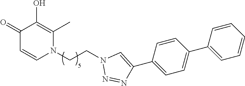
C1=CN(CCN2N=NC(C3=CC=C(C4=CC=CC=C4)C=C3)=C2)C(C)=C(O)C1=O
